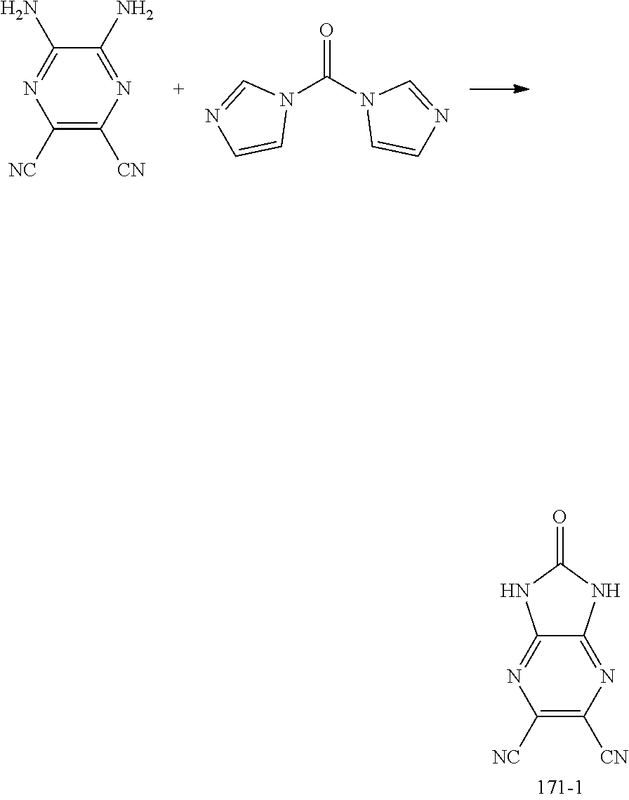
C1([NC])=C([CN])N=C(N)C(N)=N1.O=C(N1C=CN=C1)N1C=CN=C1.N1=C2C(=NC([CN])=C1[NC])NC(=O)N2
